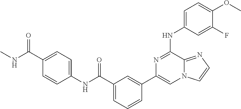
C1=C(NC2=NC(C3=CC(C(=O)NC4=CC=C(C(=O)NC)C=C4)=CC=C3)=CN3C2=NC=C3)C=C(F)C(OC)=C1
